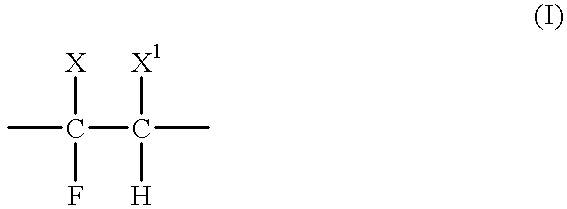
CC(C(C)([X1])[H])([X])F
